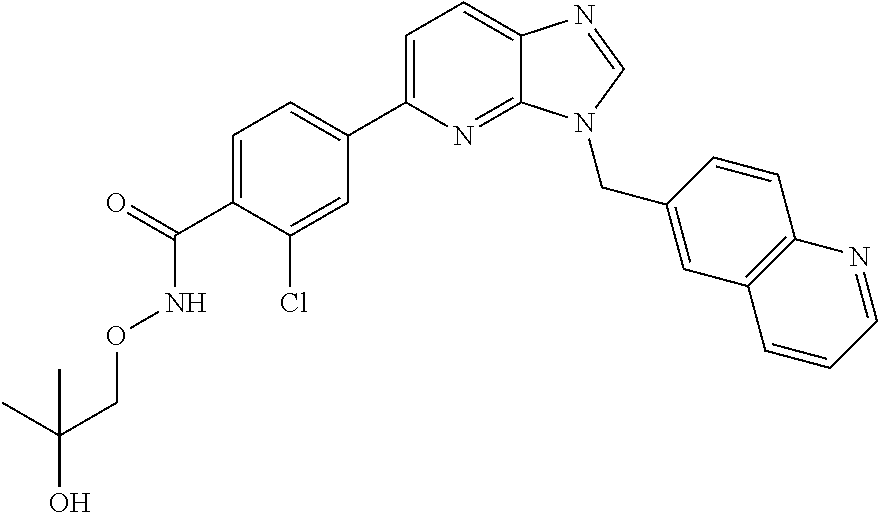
C1=C(C2=CC=C(C(=O)NOCC(O)(C)C)C(Cl)=C2)N=C2C(=C1)N=CN2CC1=CC2=C(C=C1)N=CC=C2
